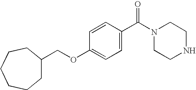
N1(C(C2=CC=C(OCC3CCCCCC3)C=C2)=O)CCNCC1
